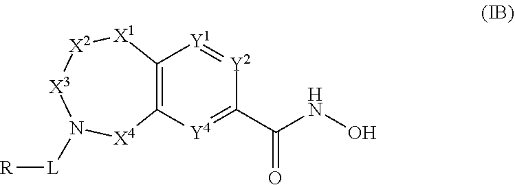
C12=C([Y4]=C(C(NO)=O)[Y2]=[Y1]1)[X4]N([L][R])[X3][X2][X1]2
